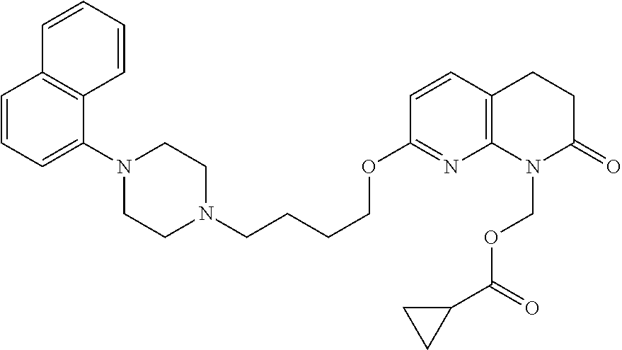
C1=CC=C(N2CCN(CCCCOC3=NC4=C(C=C3)CCC(=O)N4COC(C3CC3)=O)CC2)C2=C1C=CC=C2
